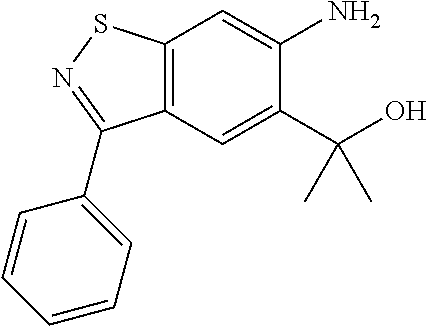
C12=C(C=C(C(O)(C)C)C(N)=C1)C(C1=CC=CC=C1)=NS2
